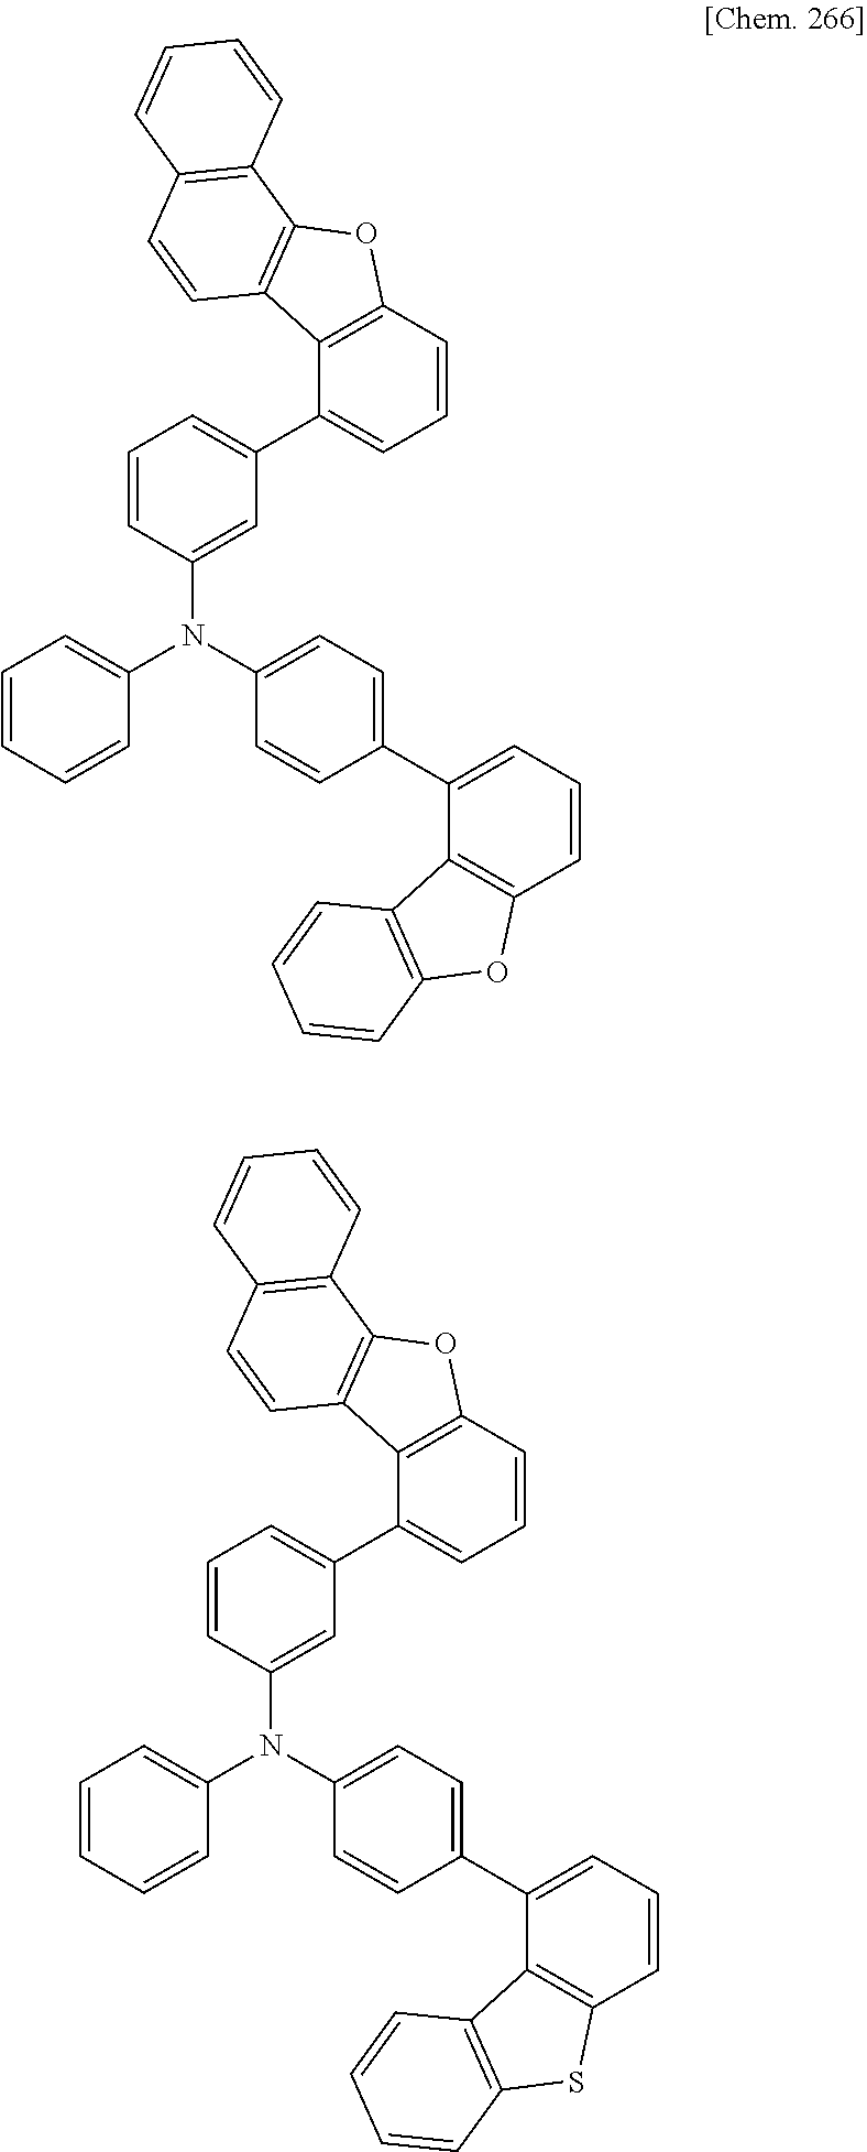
C1=CC(N(C2=CC=CC=C2)C2=CC=C(C3=CC=CC4=C3C3=C(S4)C=CC=C3)C=C2)=CC(C2=CC=CC3=C2C2=C(O3)C3=C(C=C2)C=CC=C3)=C1.C1=CC(N(C2=CC=CC=C2)C2=CC=C(C3=CC=CC4=C3C3=C(O4)C=CC=C3)C=C2)=CC(C2=CC=CC3=C2C2=C(O3)C3=C(C=C2)C=CC=C3)=C1
